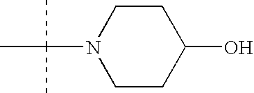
N1(C(C)(C)C)CCC(O)CC1
